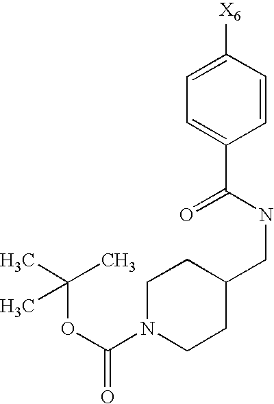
C1=CC([X6])=CC=C1C(NCC1CCN(C(OC(C)(C)C)=O)CC1)=O
